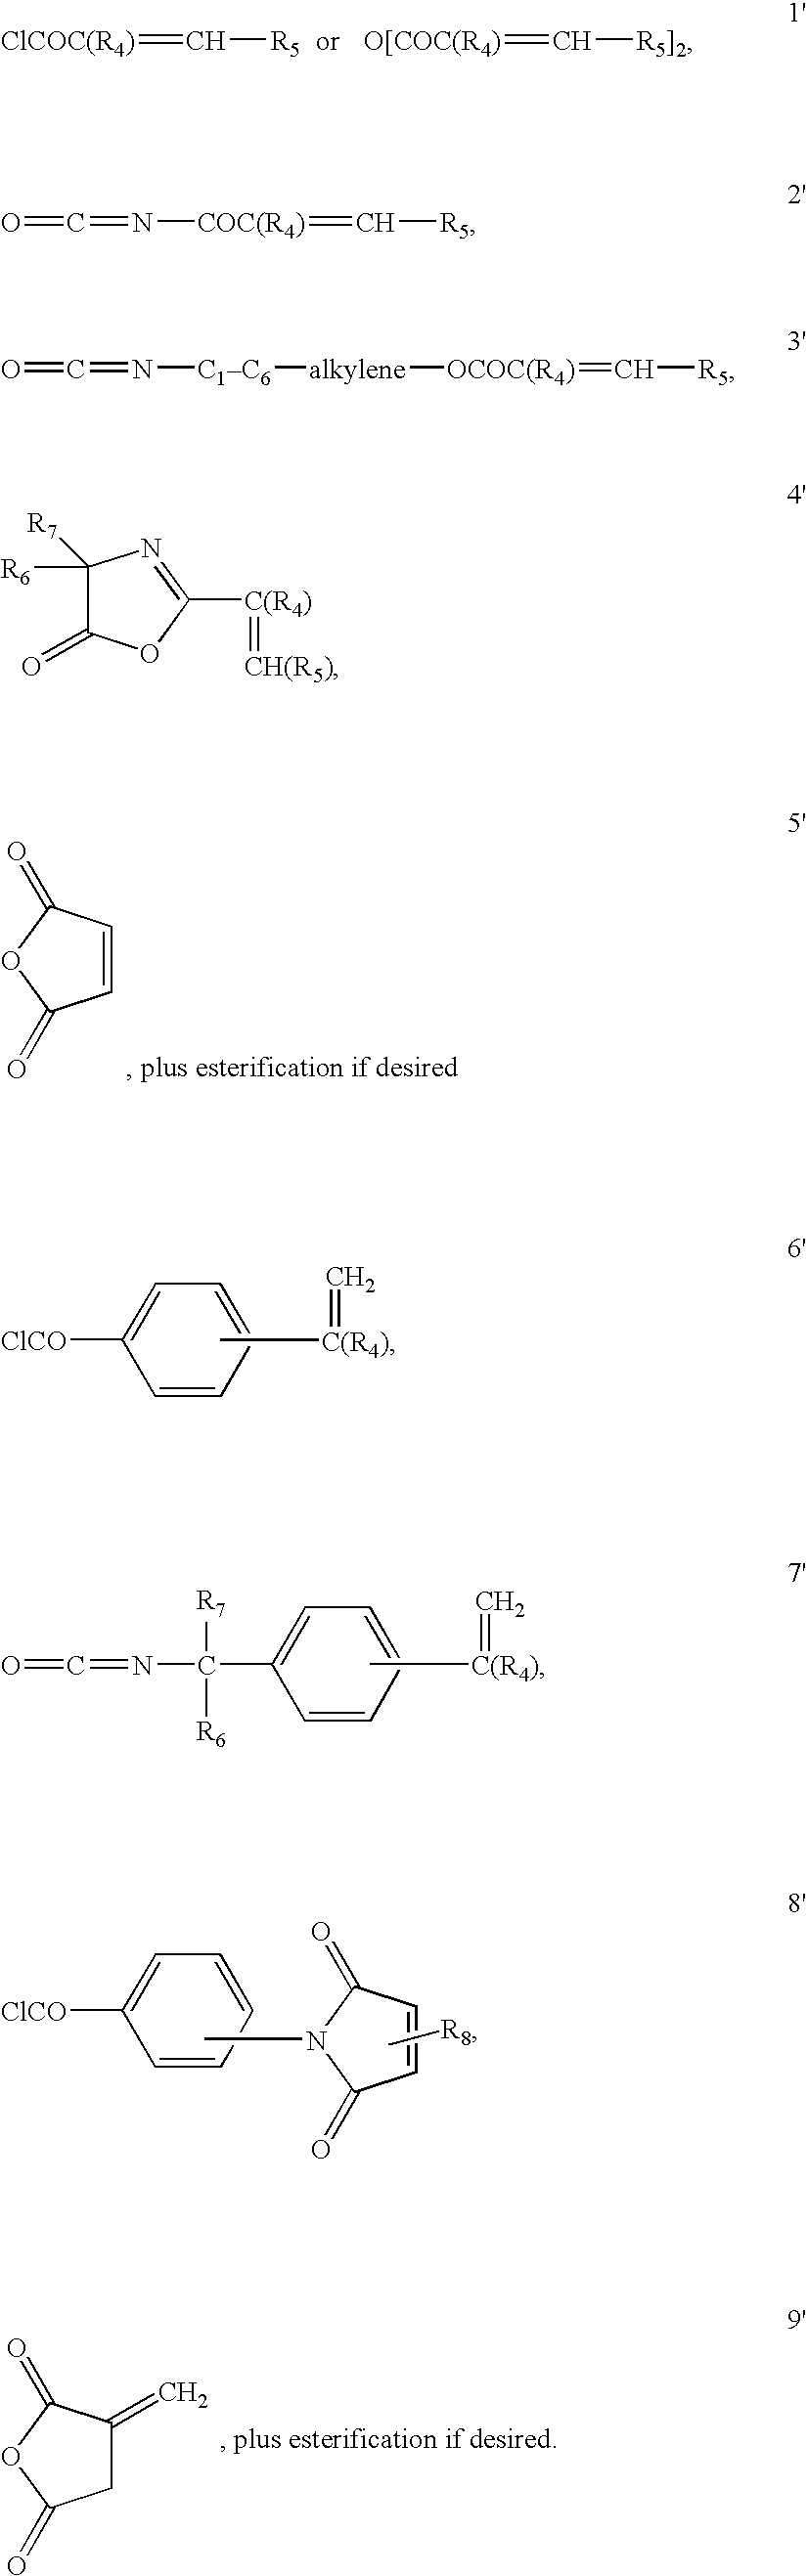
[ClCOC(R4)]=C[R5].[O[COC(R4)]=C[R5]2].C1=CC(=O)OC1=O.C1=CC=CC=C1[ClCO].C[C(R4)]=C.C1=CC=CC=C1C(N=C=O)([R7])[R6].C[C(R4)]=C.C1=CC=CC=C1[ClCO].CN1C(=O)C=CC1=O.C[R8].C1C(=C)C(=O)OC1=O.O=C=N[COC(R4)]=C[R5].O=C=N[C1C6][alkylene][OCOC(R4)]=C[R5].C1([R7])([R6])C(=O)OC([C(R4)]=[CH(R5)])=N1
